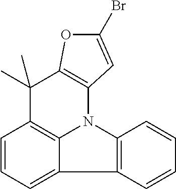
C1=CC=C2C3=C1C(C)(C)C1=C(N3C3=C2C=CC=C3)C=C(Br)O1
